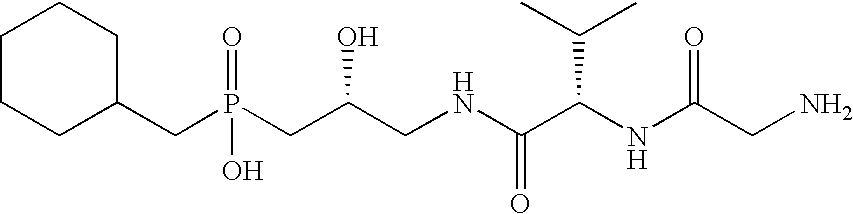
C1CCC(CP(CC(CNC(C(NC(CN)=O)C(C)C)=O)O)(=O)O)CC1
